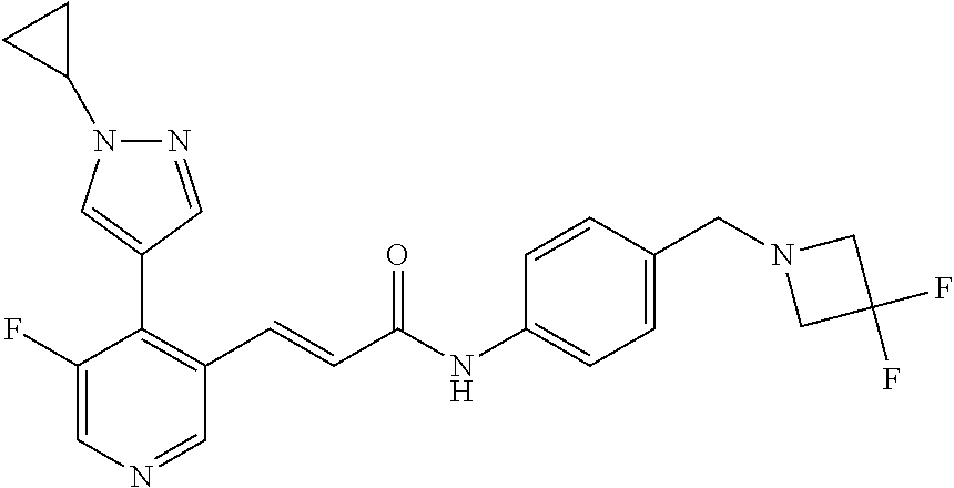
C1(F)=CN=CC(C=CC(NC2=CC=C(CN3CC(F)(F)C3)C=C2)=O)=C1C1=CN(C2CC2)N=C1
